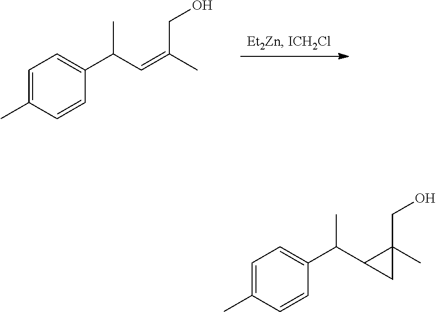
C1=C(C)C=CC(C(C=C(C)CO)C)=C1.C1=C(C)C=CC(C(C2C(C)(CO)C2)C)=C1
